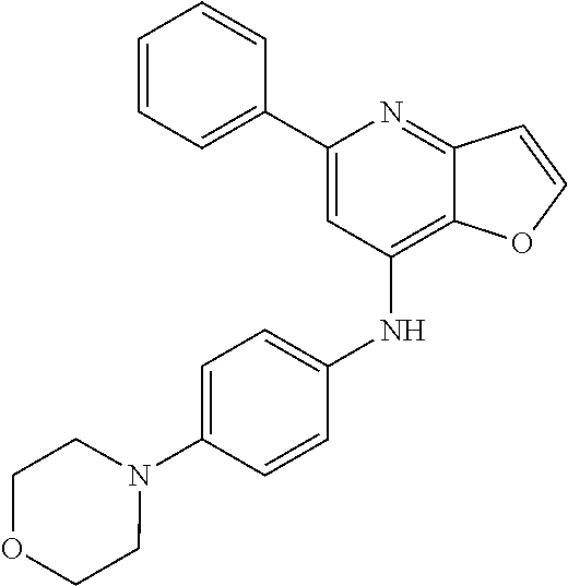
C1(C2=CC(NC3=CC=C(N4CCOCC4)C=C3)=C3C(=N2)C=CO3)=CC=CC=C1
